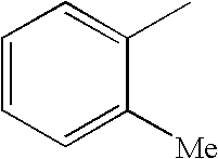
C1=CC=C([Me])C(C)=C1
